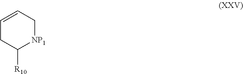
C1=CC[NP1]C([R10])C1
